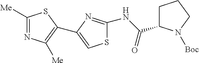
C1([Me])=NC([Me])=C(C2=CSC(NC(C3CCCN3[Boc])=O)=N2)S1
